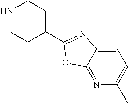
N1CCC(C2=NC3=CC=C(C)N=C3O2)CC1
